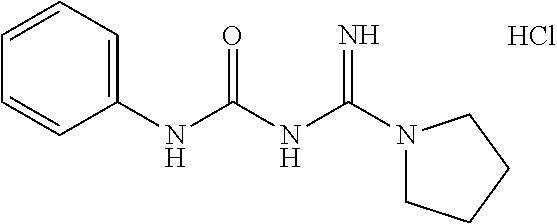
N1(C(NC(NC2=CC=CC=C2)=O)=N)CCCC1.Cl
